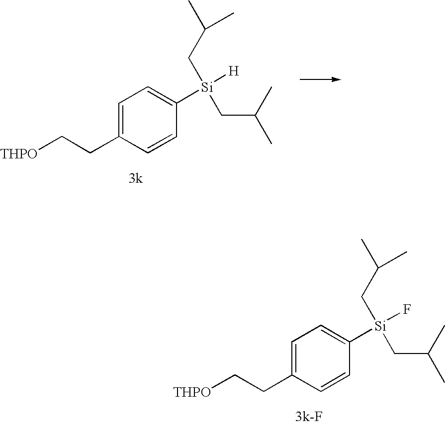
C1=C(CC[THPO])C=CC([Si]([H])(CC(C)C)CC(C)C)=C1.C1=C(CC[THPO])C=CC([Si](F)(CC(C)C)CC(C)C)=C1
